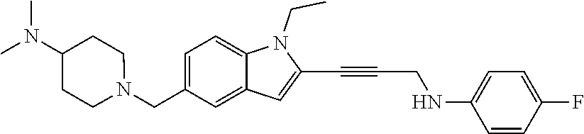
C1=C2C(=CC=C1CN1CCC(N(C)C)CC1)N(CC)C(C#CCNC1=CC=C(F)C=C1)=C2
